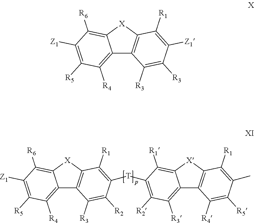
C12=C([R4])C([R5])=C([Z1])C([R6])=C1[X]C1=C2C([R3])=C([R2])C([T]C2=C([R2])C([R3])=C3C4=C([X]C3=C2[R1])C([R1])=C(C)C([R5])=C4[R4])=C1[R1].C12=C([R4])C([R5])=C([Z1])C([R6])=C1[X]C1=C2C([R3])=C([R3])C([Z1])=C1[R1]
